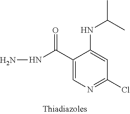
C1(C(NN)=O)=CN=C(Cl)C=C1NC(C)C
